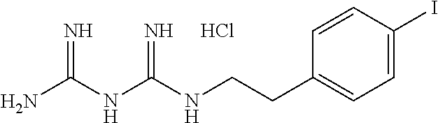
C1=CC(CCNC(NC(N)=N)=N)=CC=C1I.Cl
